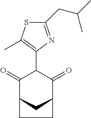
C1(=O)C2CC(C(=O)C1C1=C(C)SC(CC(C)C)=N1)CC2
